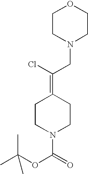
CC(OC(=O)N1CCC(=C(Cl)CN2CCOCC2)CC1)(C)C
